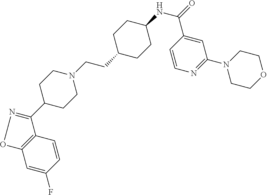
C1=C(F)C=CC2=C1ON=C2C1CCN(CCC2CCC(NC(=O)C3=CC(N4CCOCC4)=NC=C3)CC2)CC1
